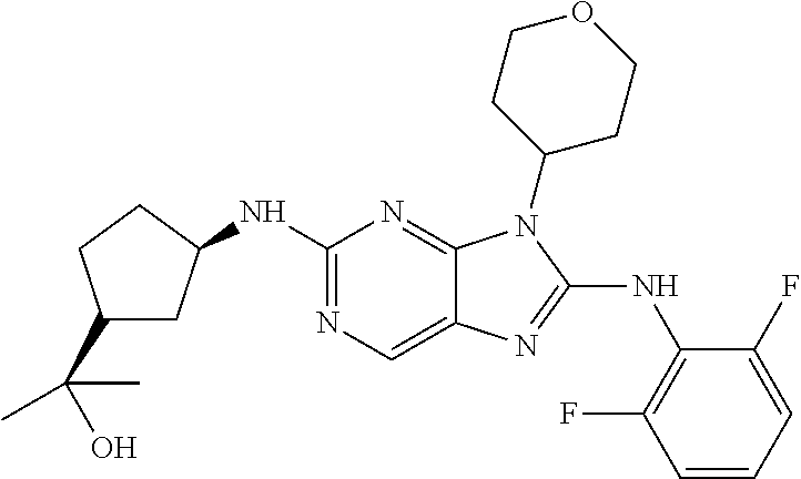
N1=C(NC2CC(C(C)(C)O)CC2)N=C2C(=C1)N=C(NC1=C(F)C=CC=C1F)N2C1CCOCC1
